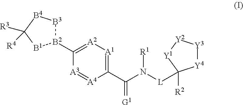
C1(C(N([L]C2([R2])[Y4][Y3][Y2][Y1]2)[R1])=[G1])=[A1][A2]=C([B2]2[B3][B4]C([R3])([R4])[B1]2)[A3]=[A4]1
